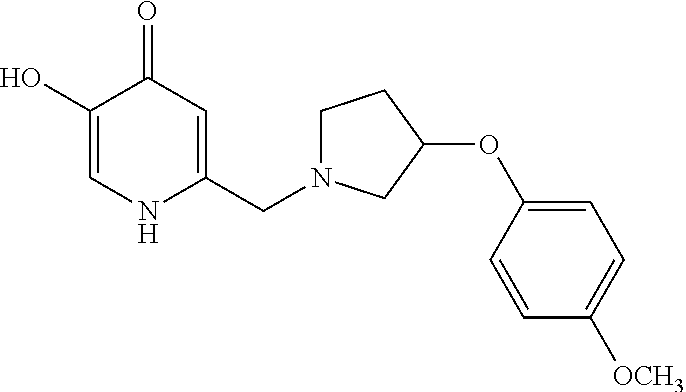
C1(O)=CNC(CN2CCC(OC3=CC=C([OCH3])C=C3)C2)=CC1=O
